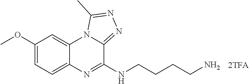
C1(OC)=CC=C2C(=C1)N1C(=NN=C1C)C(NCCCCN)=N2
